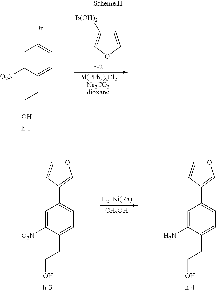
C1=C([O2N])C(CCO)=CC=C1Br.C1=COC=C1[B(OH)2].O1C=CC(C2=CC=C(CCO)C([O2N])=C2)=C1.[CH3OH].O1C=CC(C2=CC=C(CCO)C(N)=C2)=C1
